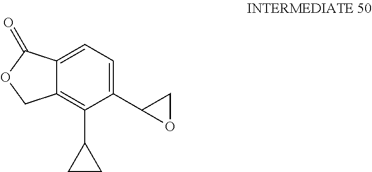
C1(C2OC2)=CC=C2C(=C1C1CC1)COC2=O
